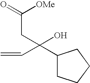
C1(C(C=C)(CC(=O)[OMe])O)CCCC1
